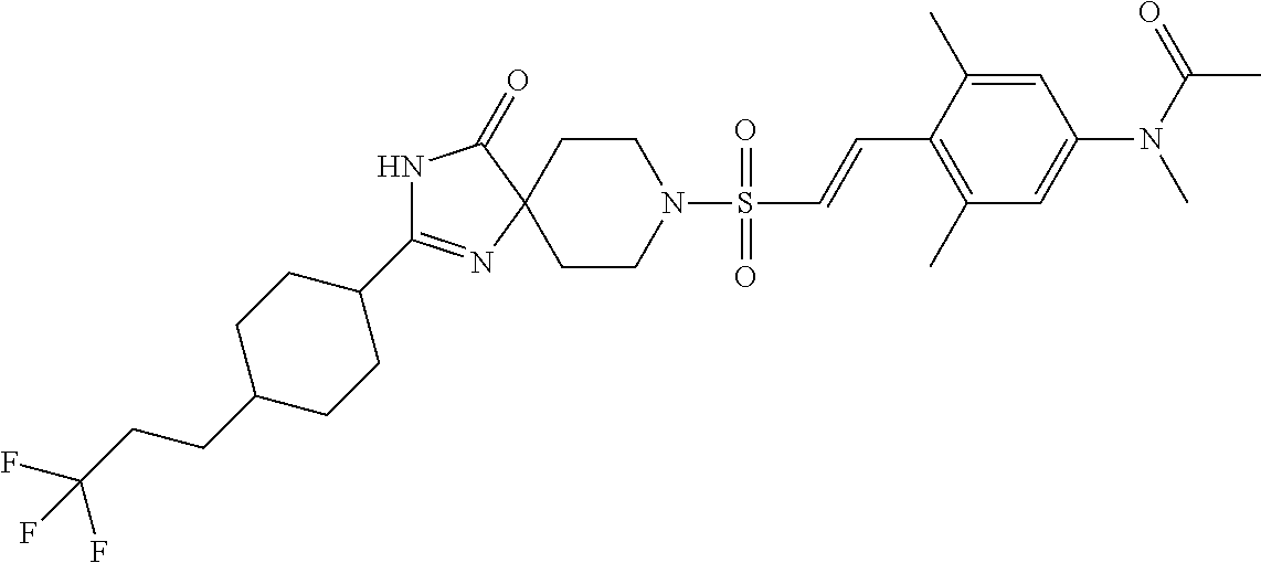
N1C(=O)C2(N=C1C1CCC(CCC(F)(F)F)CC1)CCN(S(=O)(=O)C=CC1=C(C)C=C(N(C(=O)C)C)C=C1C)CC2
